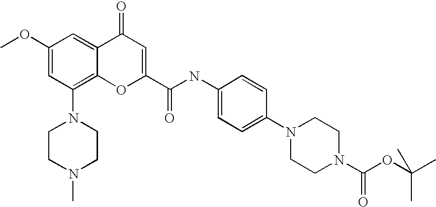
N1(C2=C3C(=CC(OC)=C2)C(=O)C=C(C(NC2=CC=C(N4CCN(C(OC(C)(C)C)=O)CC4)C=C2)=O)O3)CCN(C)CC1
